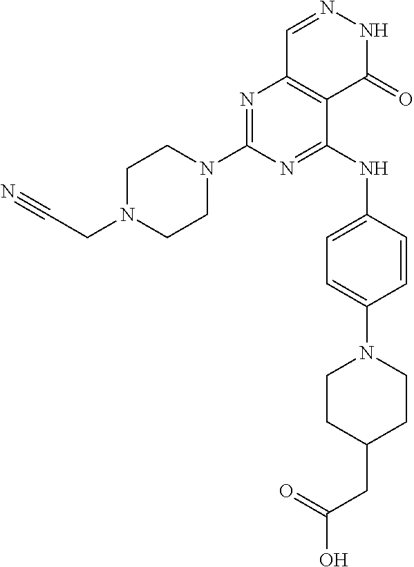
N1=C(N2CCN(CC#N)CC2)N=C(NC2=CC=C(N3CCC(CC(=O)O)CC3)C=C2)C2=C1C=NNC2=O
